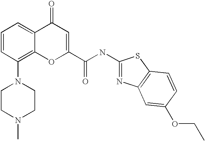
C1=CC(N2CCN(C)CC2)=C2C(=C1)C(=O)C=C(C(NC1=NC3=C(S1)C=CC(OCC)=C3)=O)O2
